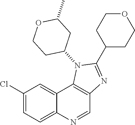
C1(Cl)=CC=C2C(=C1)C1=C(C=N2)N=C(C2CCOCC2)N1C1CC(C)OCC1
